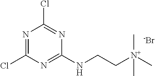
[N+](C)(CCNC1=NC(Cl)=NC(Cl)=N1)(C)C.[-Br]
